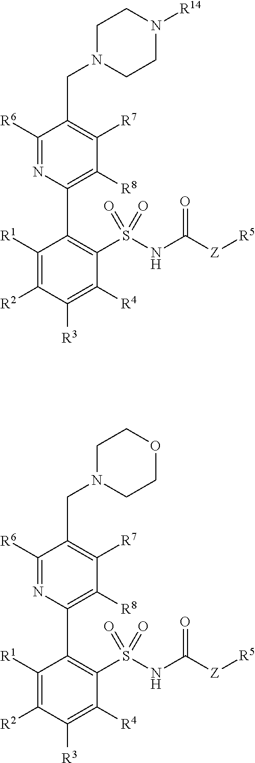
C1([R6])=NC(C2=C(S(NC([Z][R5])=O)(=O)=O)C([R4])=C([R3])C([R2])=C2[R1])=C([R8])C([R7])=C1CN1CCN([R14])CC1.C1([R6])=NC(C2=C(S(NC([Z][R5])=O)(=O)=O)C([R4])=C([R3])C([R2])=C2[R1])=C([R8])C([R7])=C1CN1CCOCC1
